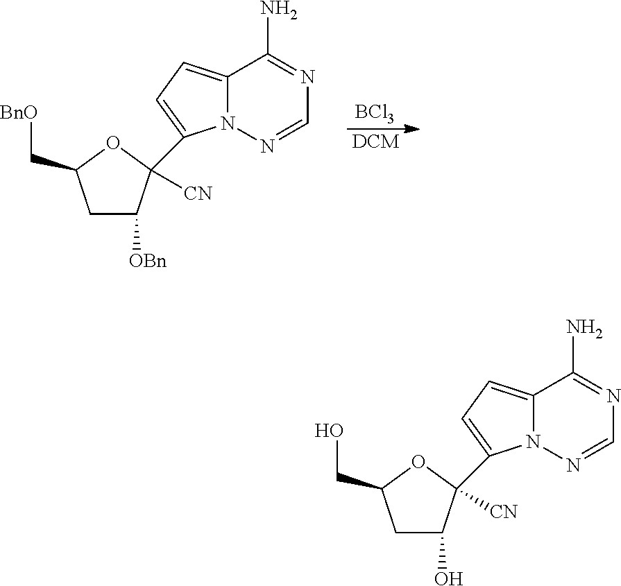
[DCM].[BCl3].C1C([OBn])C([CN])(C2=CC=C3N2N=CN=C3N)OC1C[BnO].C1C(O)C([CN])(C2=CC=C3N2N=CN=C3N)OC1CO
